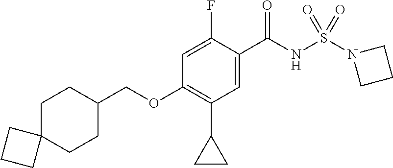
C1=C(F)C(C(NS(N2CCC2)(=O)=O)=O)=CC(C2CC2)=C1OCC1CCC2(CC1)CCC2
